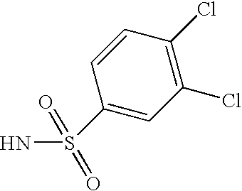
C1(S(N)(=O)=O)=CC(Cl)=C(Cl)C=C1
